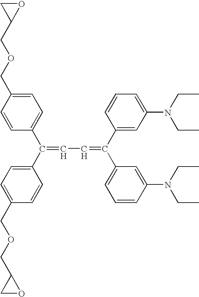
C1=CC(COCC2OC2)=CC=C1C(C1=CC=C(COCC2CO2)C=C1)=CC=C(C1=CC=CC(N(CC)CC)=C1)C1=CC(N(CC)CC)=CC=C1
